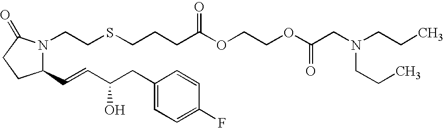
C1(C=CC(CC2=CC=C(F)C=C2)O)N(CCSCCCC(OCCOC(CN(CCC)CCC)=O)=O)C(=O)CC1
